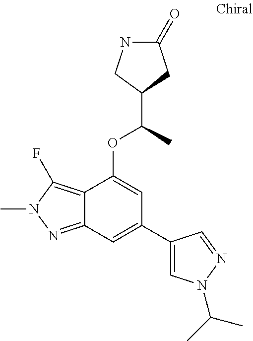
N1C(=O)CC(C(C)OC2=CC(C3=CN(C(C)C)N=C3)=CC3=NN(C)C(F)=C23)C1
